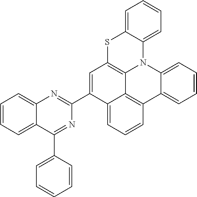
C1=CC=C2C(=C1)SC1=C3N2C2=CC=CC=C2C2=C3C(=CC=C2)C(C2=NC3=CC=CC=C3C(C3=CC=CC=C3)=N2)=C1
